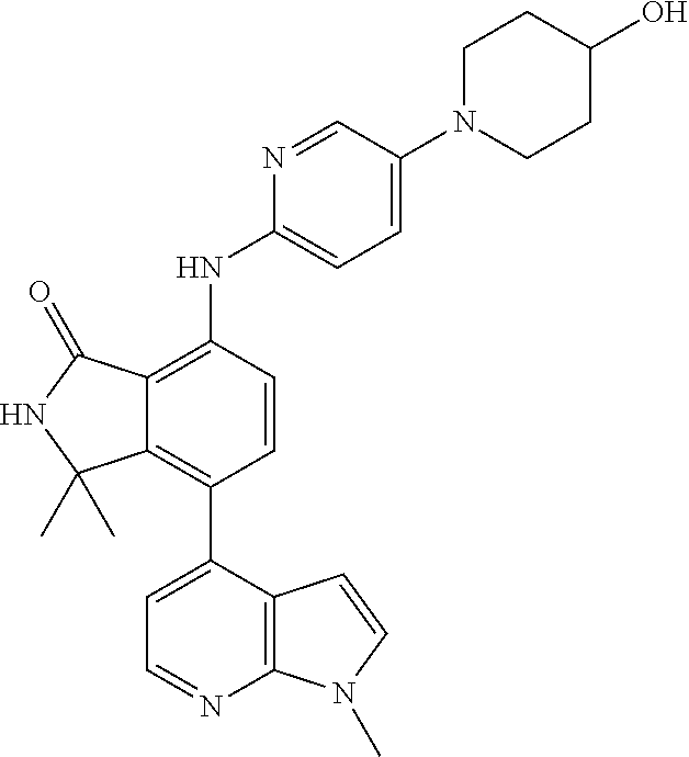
C12=C(C3=CC=NC4=C3C=CN4C)C=CC(NC3=CC=C(N4CCC(O)CC4)C=N3)=C1C(=O)NC2(C)C
